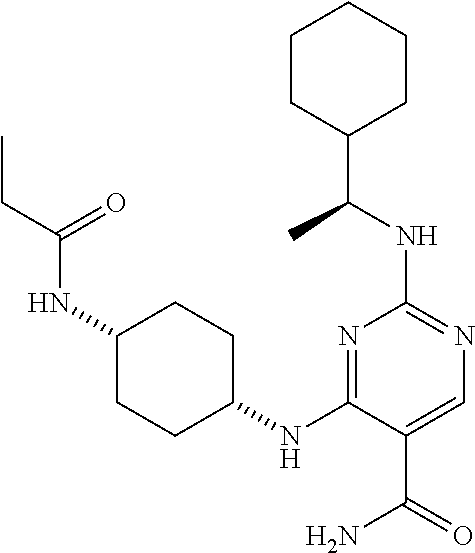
N(C1CCC(NC2=NC(NC(C3CCCCC3)C)=NC=C2C(N)=O)CC1)C(CC)=O
